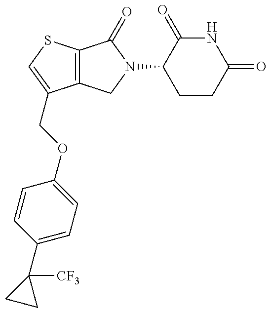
C12=C(SC=C1COC1=CC=C(C3([CF3])CC3)C=C1)C(=O)N(C1CCC(=O)NC1=O)C2
